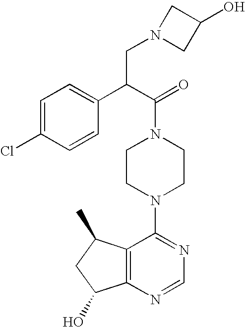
C1(C(C(=O)N2CCN(C3=NC=NC4=C3C(C)CC4O)CC2)CN2CC(O)C2)=CC=C(Cl)C=C1
